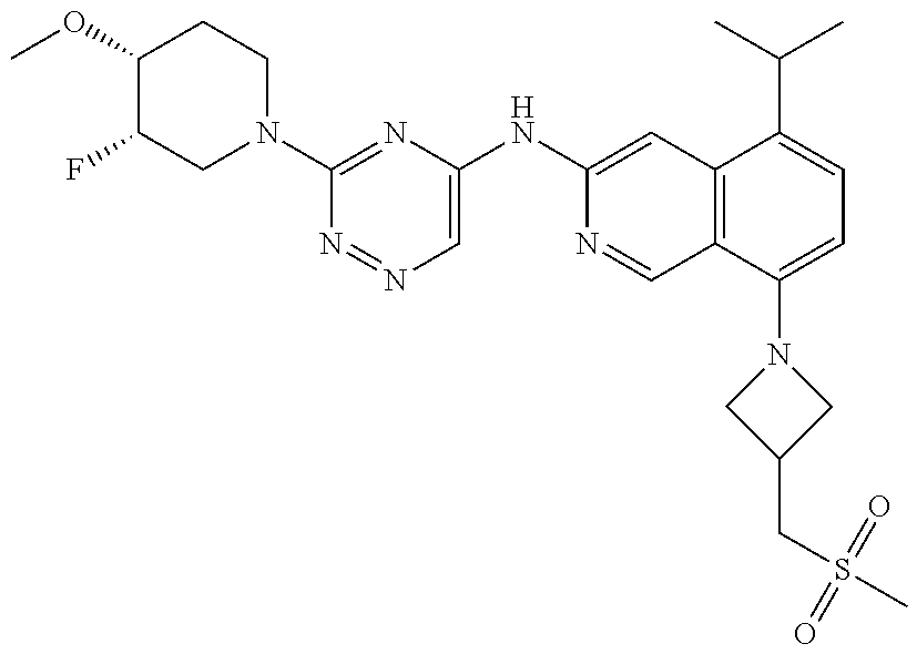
C1(OC)C(F)CN(C2=NC(NC3=CC4=C(C=N3)C(N3CC(CS(C)(=O)=O)C3)=CC=C4C(C)C)=CN=N2)CC1
